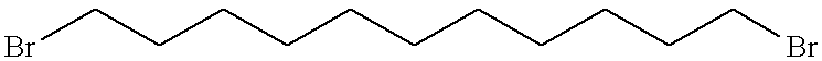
BrCCCCCCCCCCCBr
